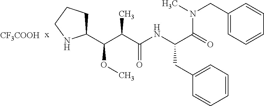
[CF3COOH].CN(CC1=CC=CC=C1)C(=O)C(NC(=O)C(C(OC)C1CCCN1)C)CC1=CC=CC=C1
